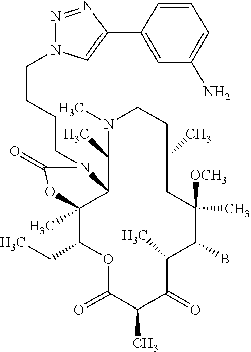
O1C(=O)C(C)C(=O)C(C)C(B)C([OCH3])(C)CC(C)CCN(C)C(C)C2C(C)(C1CC)OC(=O)N2CCCCN1N=NC(C2=CC(N)=CC=C2)=C1
